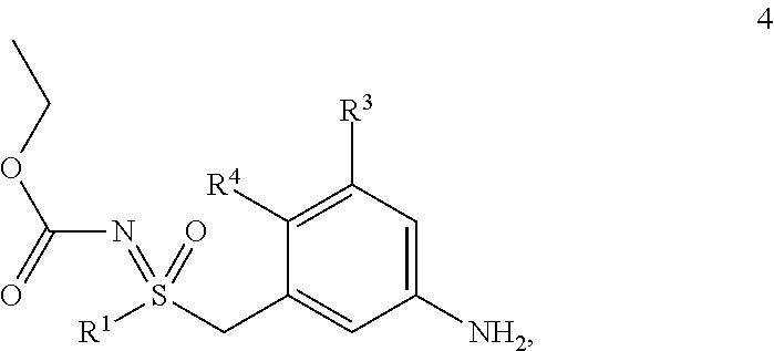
[R1]S(CC1=CC([NH2])=CC([R3])=C1[R4])(=O)=NC(OCC)=O
